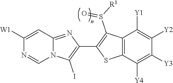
N12C(=NC(C3=C(S(=O)[R1])C4=C(S3)C([Y4])=C([Y3])C([Y2])=C4[Y1])=C1I)C=C([W1])N=C2
